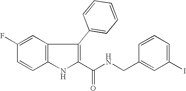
C1=C(F)C=CC2=C1C(C1=CC=CC=C1)=C(C(NCC1=CC(I)=CC=C1)=O)N2
